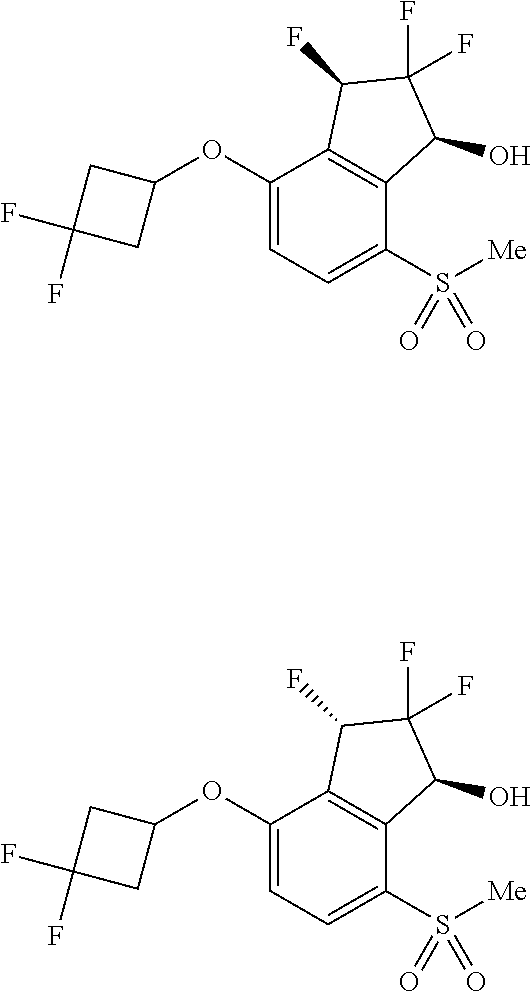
C1(OC2CC(F)(F)C2)=CC=C(S(=O)([Me])=O)C2=C1C(F)C(F)(F)C2O.C1(OC2CC(F)(F)C2)=CC=C(S(=O)([Me])=O)C2=C1C(F)C(F)(F)C2O
